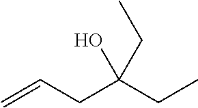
C=CCC(CC)(CC)O
